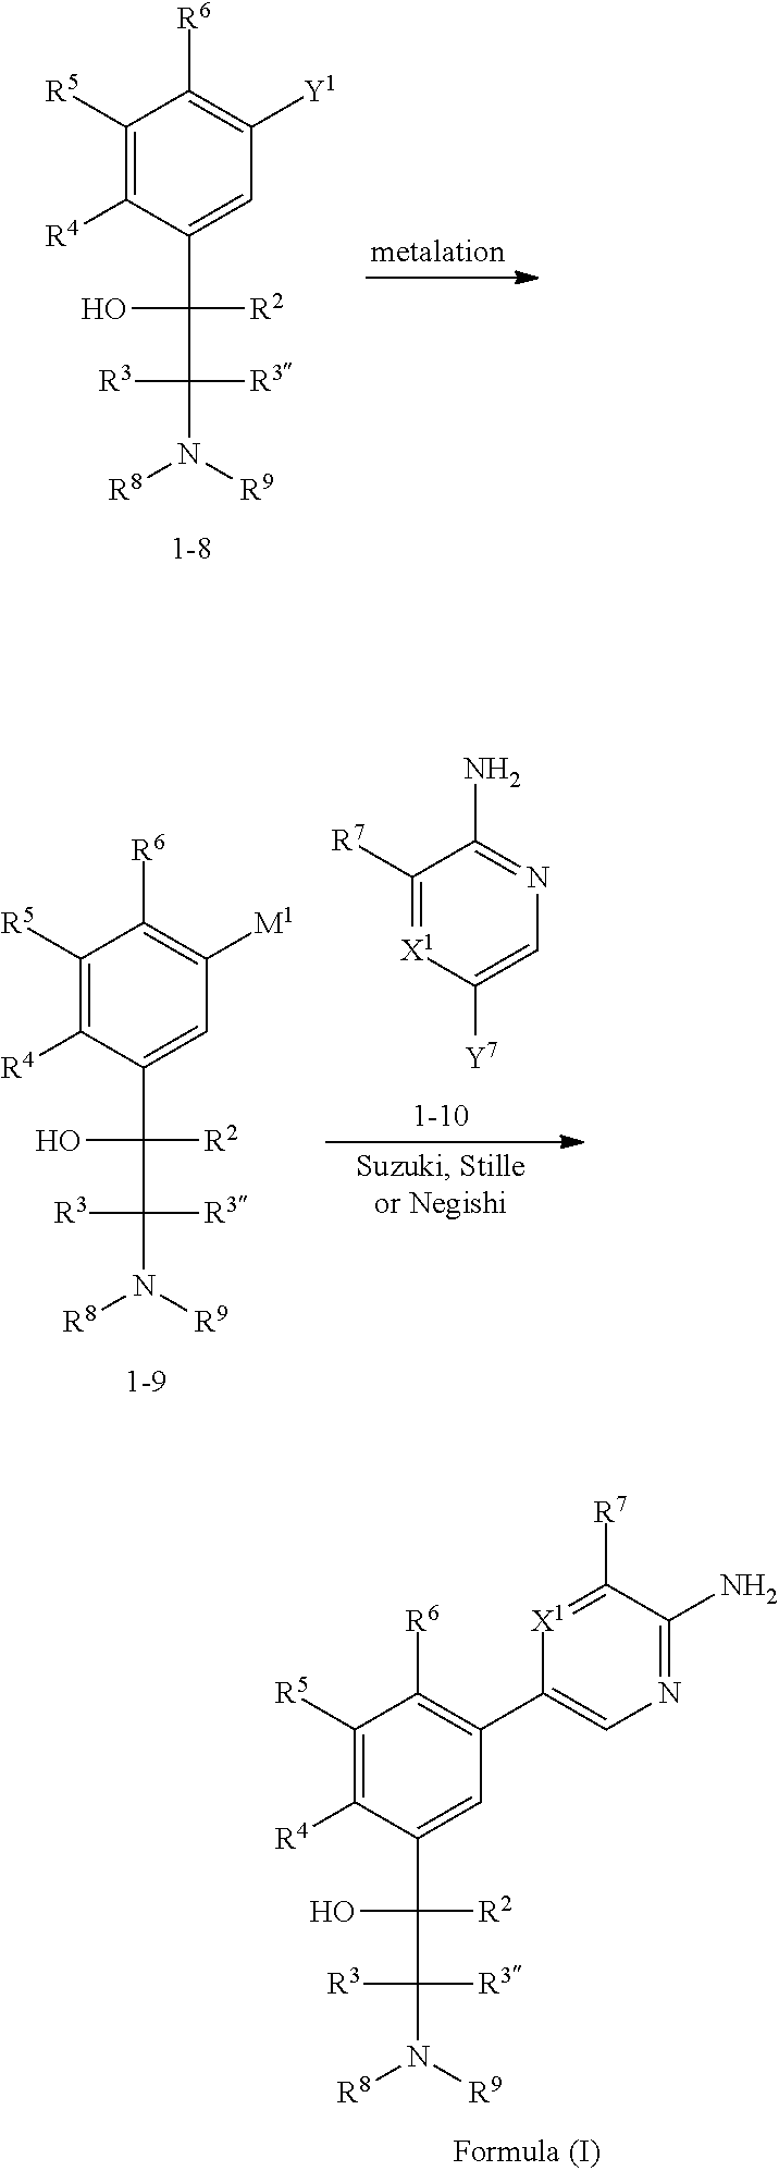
C1([R5])=C([R4])C(C(O)(C([R3])([R3])N([R9])[R8])[R2])=CC(C2=CN=C(N)C([R7])=[X1]2)=C1[R6].C1([R5])=C([R4])C(C(O)(C([R3])([R3])N([R9])[R8])[R2])=CC([Y1])=C1[R6].C1([R5])=C([R4])C(C(O)(C([R3])([R3])N([R9])[R8])[R2])=CC([M1])=C1[R6].C1([R7])=[X1]C([Y7])=CN=C1N
